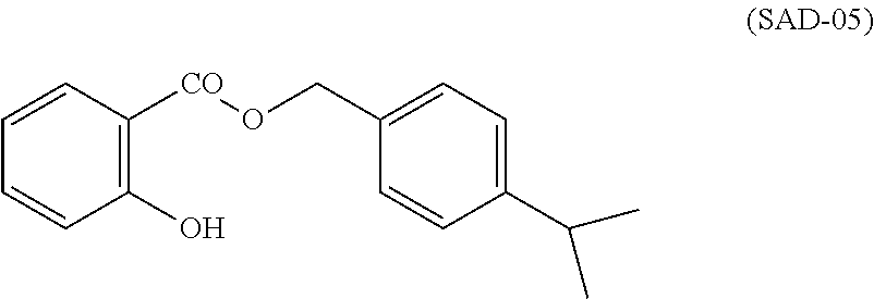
C1=CC([CO]OCC2=CC=C(C(C)C)C=C2)=C(O)C=C1
